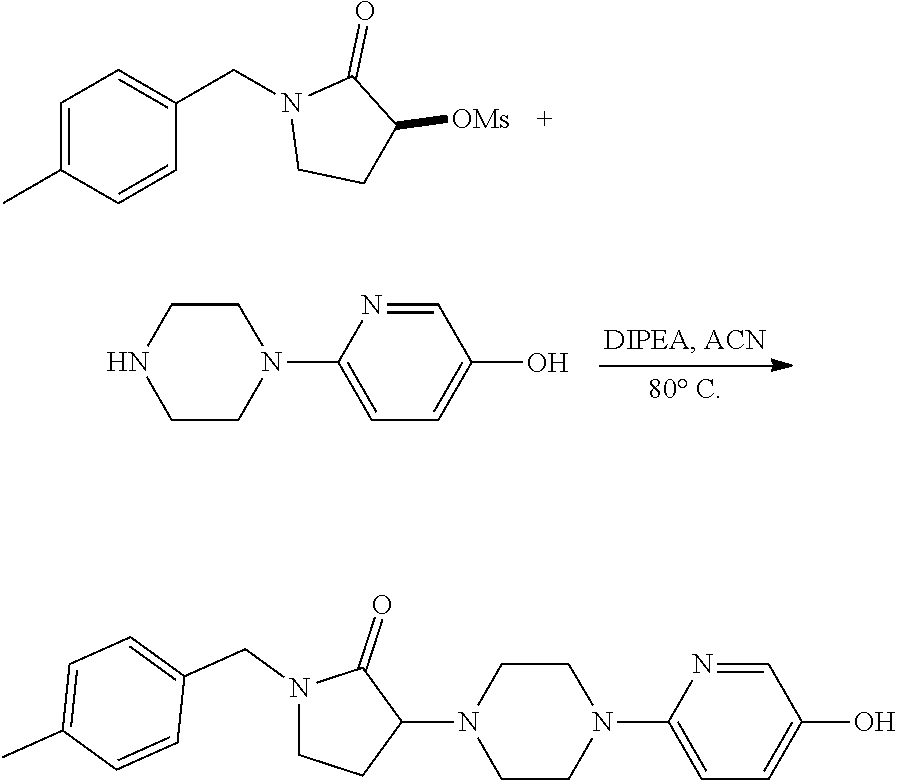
C1=C(C)C=CC(CN2CCC([OMs])C2=O)=C1.C1=NC(N2CCNCC2)=CC=C1O.C1=NC(N2CCN(C3C(=O)N(CC4=CC=C(C)C=C4)CC3)CC2)=CC=C1O
